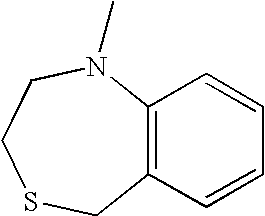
C12=C(C=CC=C1)CSCCN2C
